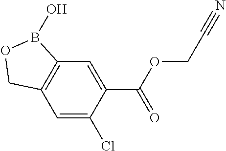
C12=C(C=C(Cl)C(C(OCC#N)=O)=C1)COB2O
